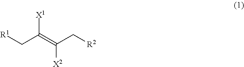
[X1]C(=C(C[R2])[X2])C[R1]
